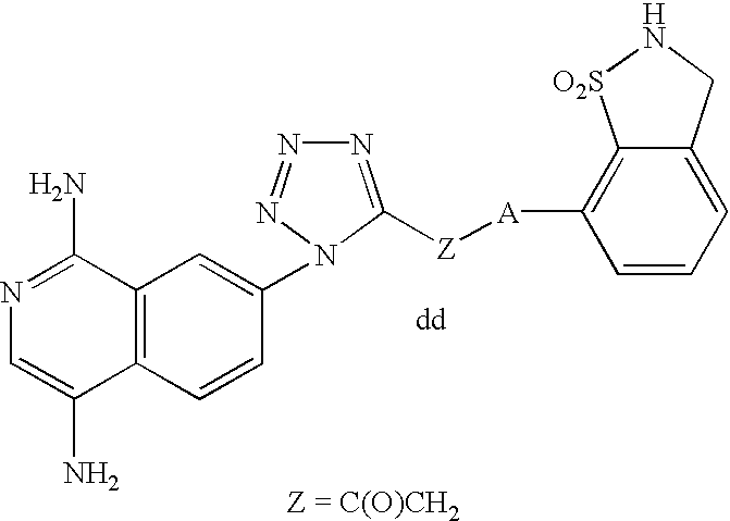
N1=C(N)C2=C(C(N)=C1)C=CC(N1N=NN=C1[Z][A]C1=C3C(=CC=C1)CN[O2S]3)=C2
